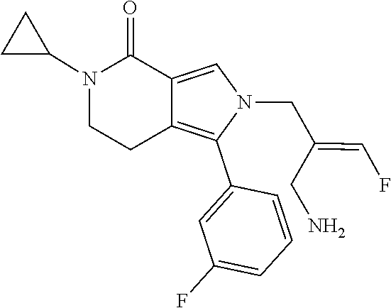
N1(CC(CN)=CF)C=C2C(=C1C1=CC(F)=CC=C1)CCN(C1CC1)C2=O
